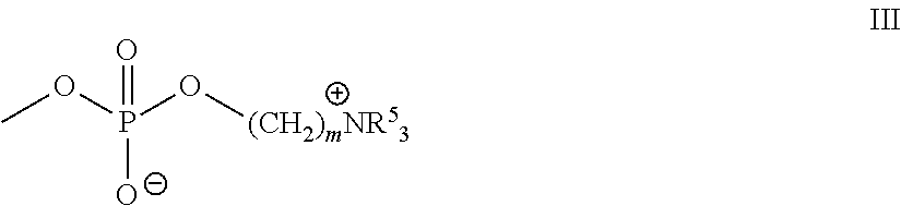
P(=O)([O-])(OC)O[(CH2)mNR53]
